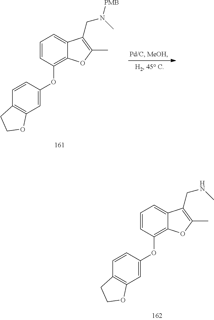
C1=CC(OC2=CC3=C(C=C2)CCO3)=C2C(=C1)C(CN(C)[PMB])=C(C)O2.C1=CC(OC2=CC3=C(C=C2)CCO3)=C2C(=C1)C(CNC)=C(C)O2
